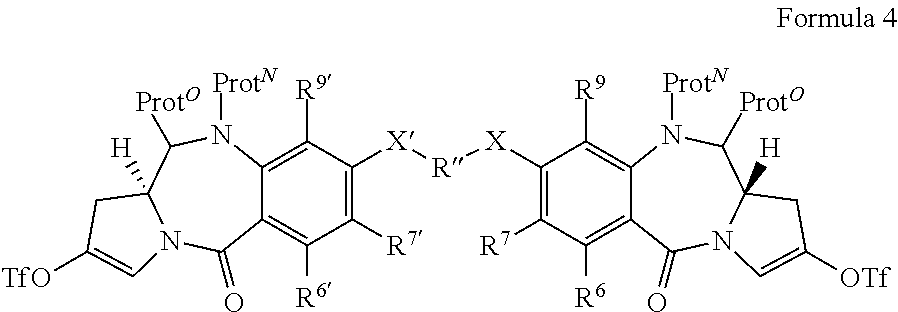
C1([R7])=C([X][R][X]C2=C([R7])C([R6])=C3C(=C2[R9])N([ProtN])C([ProtO])C2([H])N(C3=O)C=C([OTf])C2)C([R9])=C2C(=C1[R6])C(=O)N1C([H])(C([ProtO])N2[ProtN])CC([TfO])=C1
